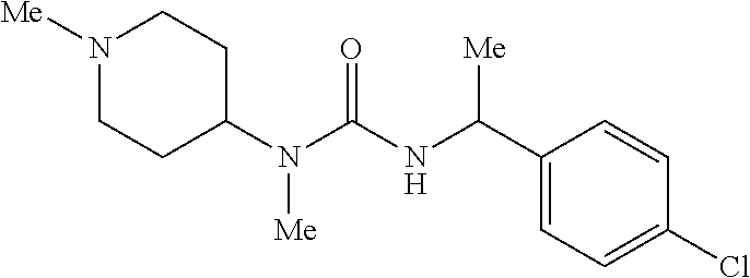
N1([Me])CCC(N(C(NC(C2=CC=C(Cl)C=C2)[Me])=O)[Me])CC1
